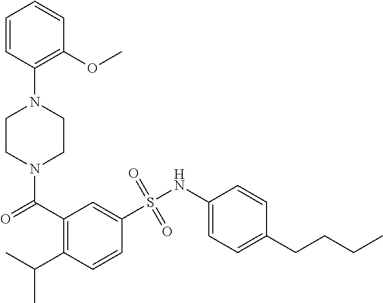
N1(C(C2=C(C(C)C)C=CC(S(NC3=CC=C(CCCC)C=C3)(=O)=O)=C2)=O)CCN(C2=C(OC)C=CC=C2)CC1
